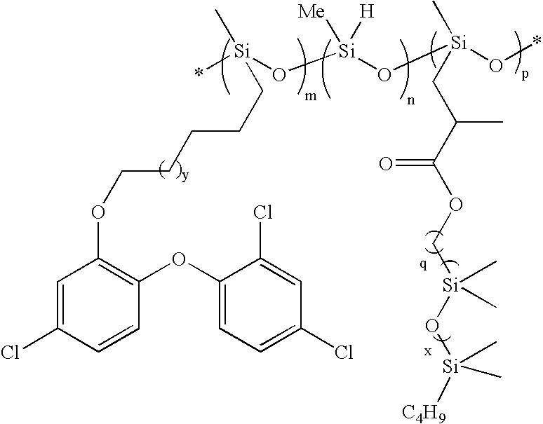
C1=C(Cl)C=CC(OC2=CC=C(Cl)C=C2Cl)=C1OCCCCC[Si](*)(O[Si](O[Si](O*)(C)CC(C(OC[Si](C)(C)O[Si]([C4H9])(C)C)=O)C)([Me])[H])C
